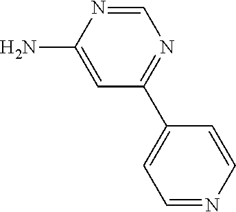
C1=NC(N)=CC(C2=CC=NC=C2)=N1
